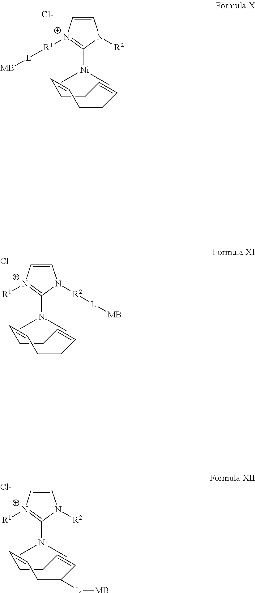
[Cl-].C1CC=CCCC=C1.[N+]1([R1][L][MB])=C([Ni](C)C)N([R2])C=C1.[Cl-].C1CC=CCCC=C1.[N+]1([R1])=C([Ni](C)C)N([R2][L][MB])C=C1.[Cl-].C1C([L][MB])C=CCCC=C1.[N+]1([R1])=C([Ni](C)C)N([R2])C=C1
